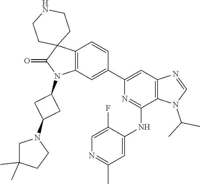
C12=C(C=C(C3=CC4=C(C(NC5=CC(C)=NC=C5F)=N3)N(C(C)C)C=N4)C=C1)N(C1CC(N3CC(C)(C)CC3)C1)C(=O)C21CCNCC1
